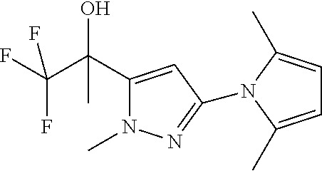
FC(C(C1=CC(N2C(C)=CC=C2C)=NN1C)(O)C)(F)F
